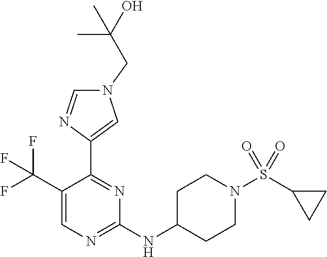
N1(CC(O)(C)C)C=NC(C2=NC(NC3CCN(S(C4CC4)(=O)=O)CC3)=NC=C2C(F)(F)F)=C1
